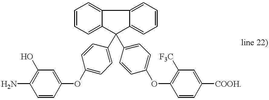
C1=CC(OC2=CC=C(C3(C4=CC=C(OC5=C([F3C])C=C([COOH])C=C5)C=C4)C4=CC=CC=C4C4=CC=CC=C34)C=C2)=CC(O)=C1N
